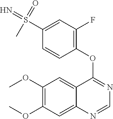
C12=CC(OC)=C(OC)C=C1N=CN=C2OC1=C(F)C=C(S(=N)(=O)C)C=C1
